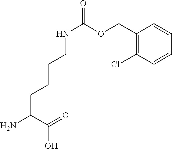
C(C(=O)O)(N)CCCCNC(=O)OCC1=C(Cl)C=CC=C1
